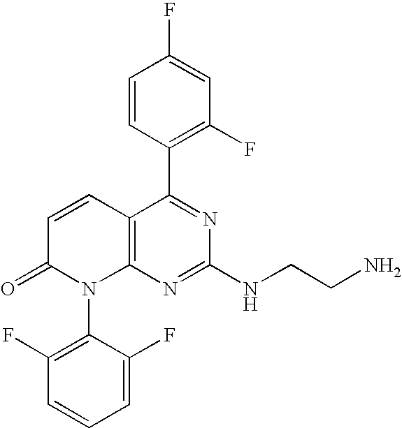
C12=C(N=C(NCCN)N=C1C1=C(F)C=C(F)C=C1)N(C1=C(F)C=CC=C1F)C(=O)C=C2
